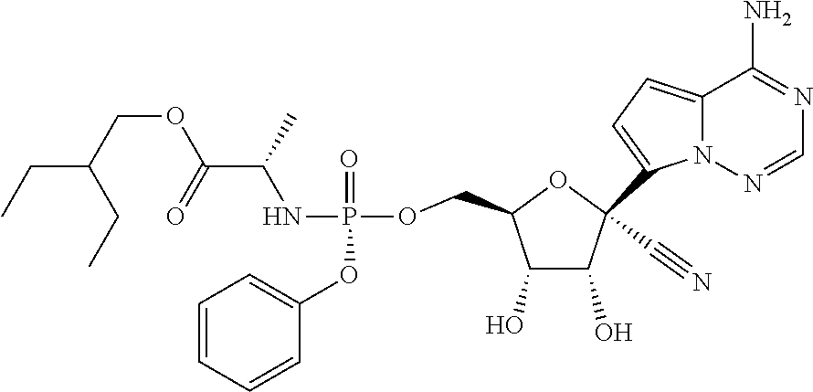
C1(O)C(O)C(C#N)(C2=CC=C3N2N=CN=C3N)OC1COP(=O)(OC1=CC=CC=C1)NC(C(=O)OCC(CC)CC)C
